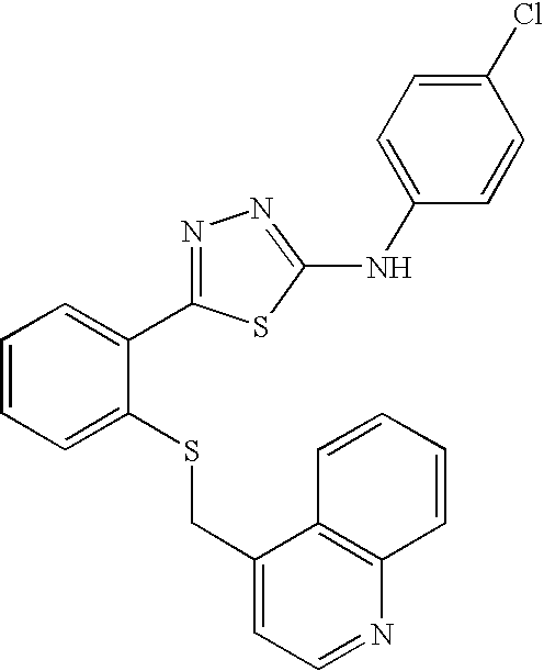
C1=C(Cl)C=CC(NC2=NN=C(C3=CC=CC=C3SCC3=CC=NC4=C3C=CC=C4)S2)=C1
